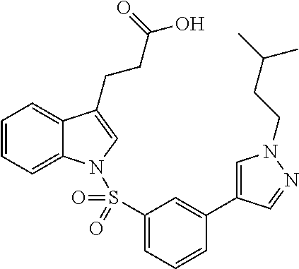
C1=CC=C2C(=C1)C(CCC(O)=O)=CN2S(C1=CC=CC(C2=CN(CCC(C)C)N=C2)=C1)(=O)=O
